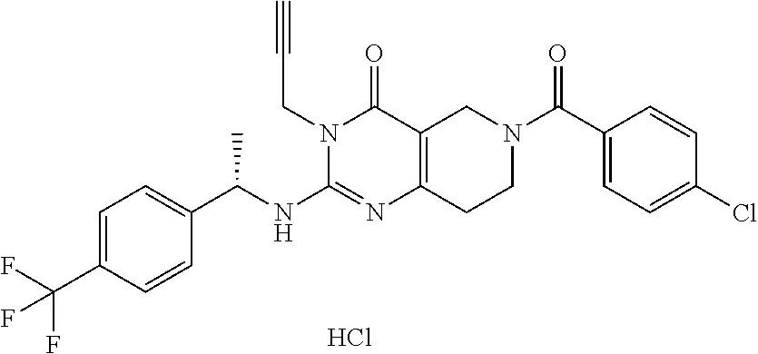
C1=C(C(F)(F)F)C=CC(C(NC2=NC3=C(C(=O)N2CC#C)CN(C(C2=CC=C(Cl)C=C2)=O)CC3)C)=C1.Cl
